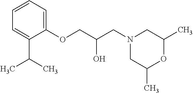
C1=CC=C(OCC(O)CN2CC(C)OC(C)C2)C(C(C)C)=C1
